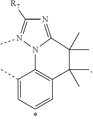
N1=C2N(N(C)=C1[R7])C1=C(C=CC=C1C)C(C)(C)C2(C)C
